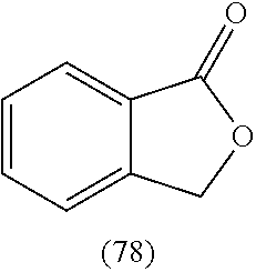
C12=CC=CC=C1COC2=O
